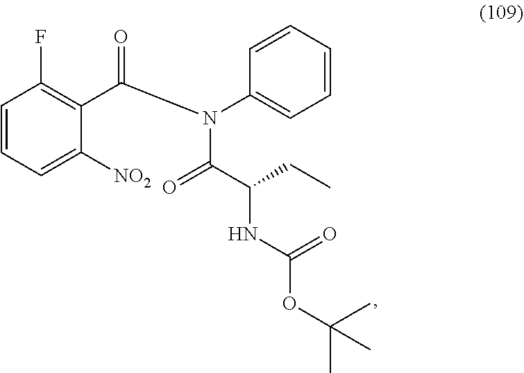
C1=CC=C([NO2])C(C(N(C2=CC=CC=C2)C(C(CC)NC(OC(C)(C)C)=O)=O)=O)=C1F
